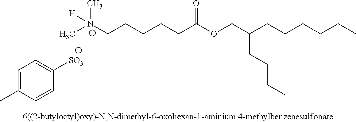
[H][N+](CCCCCC(OCC(CCCCCC)CCCC)=O)(C)C.C1=C(C)C=CC([SO3])=C1
